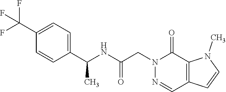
C1(C(F)(F)F)=CC=C(C(NC(CN2N=CC3=C(C2=O)N(C)C=C3)=O)C)C=C1
